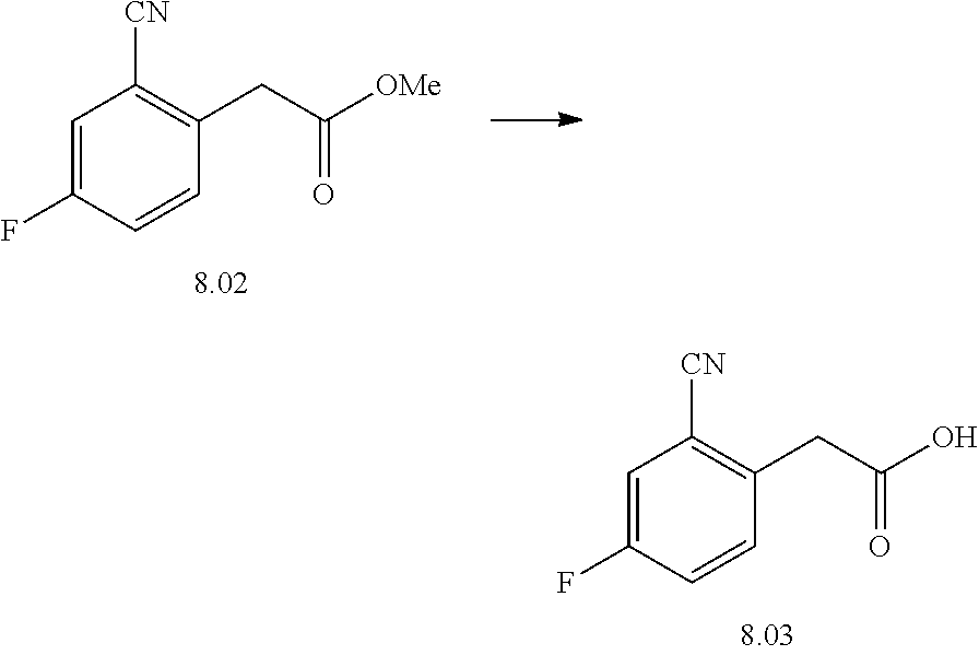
C1=C(F)C=CC(CC([OMe])=O)=C1[CN].C1=C(F)C=CC(CC(O)=O)=C1[CN]
